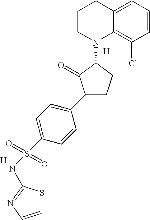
C12=CC=CC(Cl)=C1N(C1C(=O)C(C3=CC=C(S(=O)(=O)NC4=NC=CS4)C=C3)CC1)CCC2.[H].[H]
